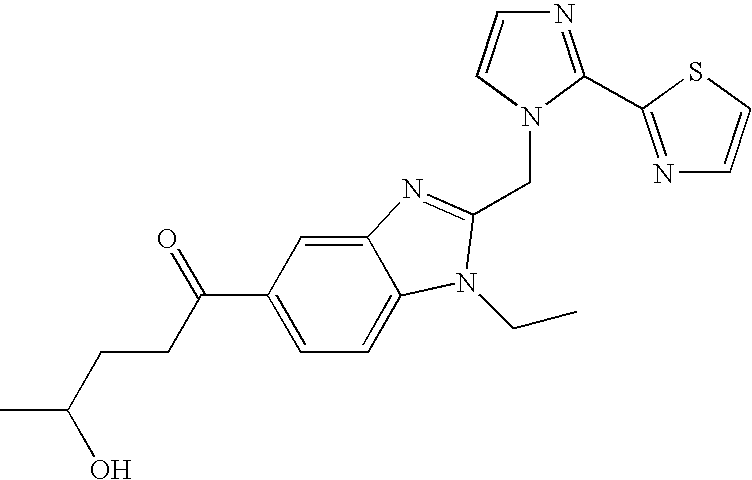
C12=CC(C(CCC(C)O)=O)=CC=C1N(CC)C(CN1C=CN=C1C1=NC=CS1)=N2
